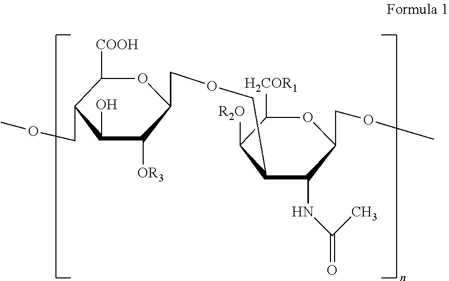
C1([COOH])C(COC)C(O)C([OR3])C(COCC2C([R2O])C([H2COR1])OC(COC)C2NC(=O)C)O1
